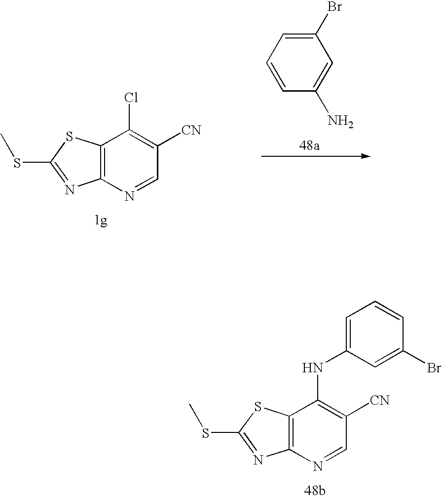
C12=C(N=CC([CN])=C1Cl)N=C(SC)S2.C1(Br)=CC=CC(N)=C1.C12=C(N=CC([CN])=C1NC1=CC=CC(Br)=C1)N=C(SC)S2
